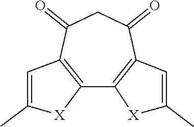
C1C(=O)C2=C(C3=C(C1=O)C=C(C)[X]3)[X]C(C)=C2
